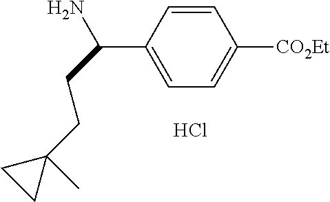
C1=CC(C(CCC2(C)CC2)N)=CC=C1[CO2Et].Cl
